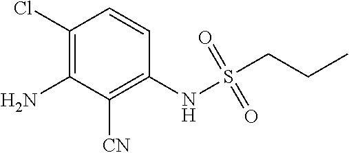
C1(NS(=O)(=O)CCC)=C([CN])C(N)=C(Cl)C=C1
